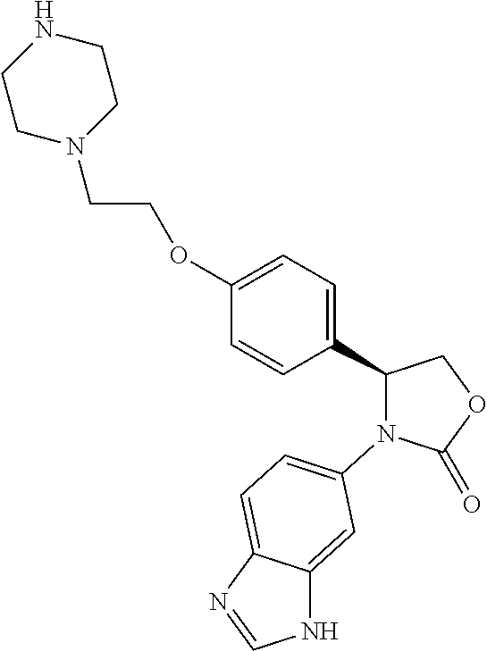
C1(C2=CC=C(OCCN3CCNCC3)C=C2)COC(=O)N1C1=CC=C2C(=C1)NC=N2
